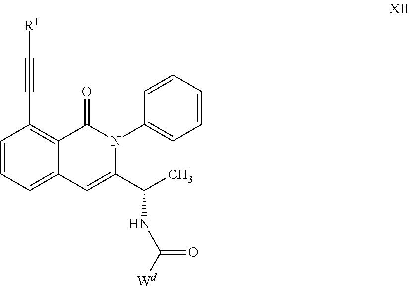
C1=C2C(=C(C#C[R1])C=C1)C(=O)N(C1=CC=CC=C1)C(C(NC([Wd])=O)C)=C2
